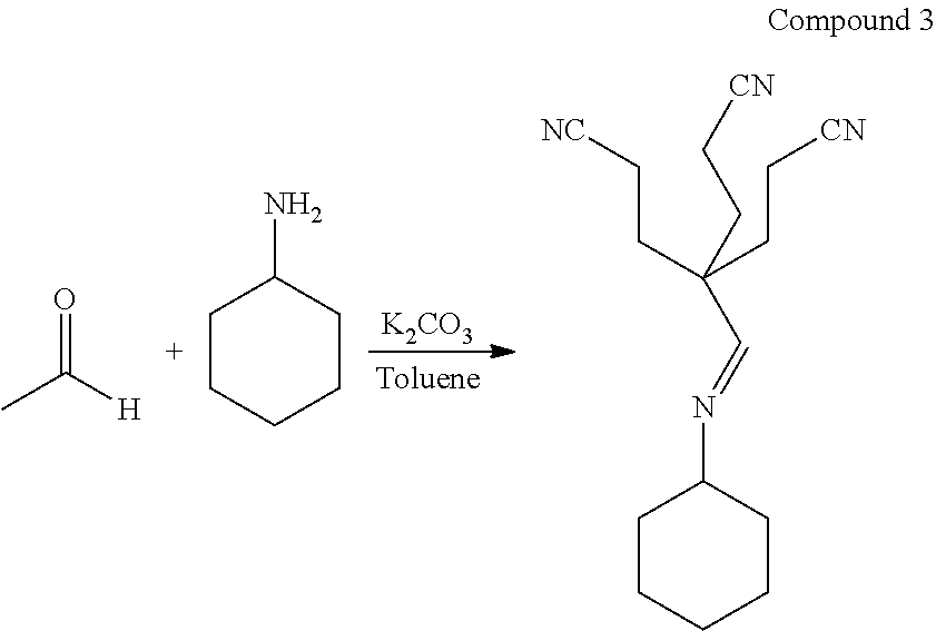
[K2CO3].C1CCCCC1N=CC(CC[NC])(CC[CN])CC[CN].CC([H])=O.C1CCCCC1N
